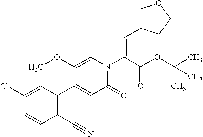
C1C(C=C(N2C=C(OC)C(C3=C(C#N)C=CC(Cl)=C3)=CC2=O)C(OC(C)(C)C)=O)CCO1
